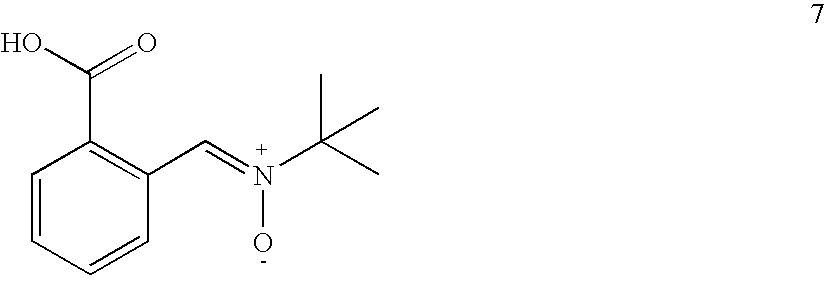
C1=CC=CC(C=N(C(C)(C)C)O)=C1C(=O)O
